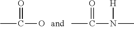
CC(=O)O.CC(=O)N([H])C
